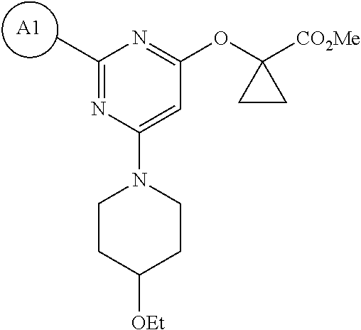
C1(C)=NC(N2CCC([OEt])CC2)=CC(OC2([CO2Me])CC2)=N1.[A1]
